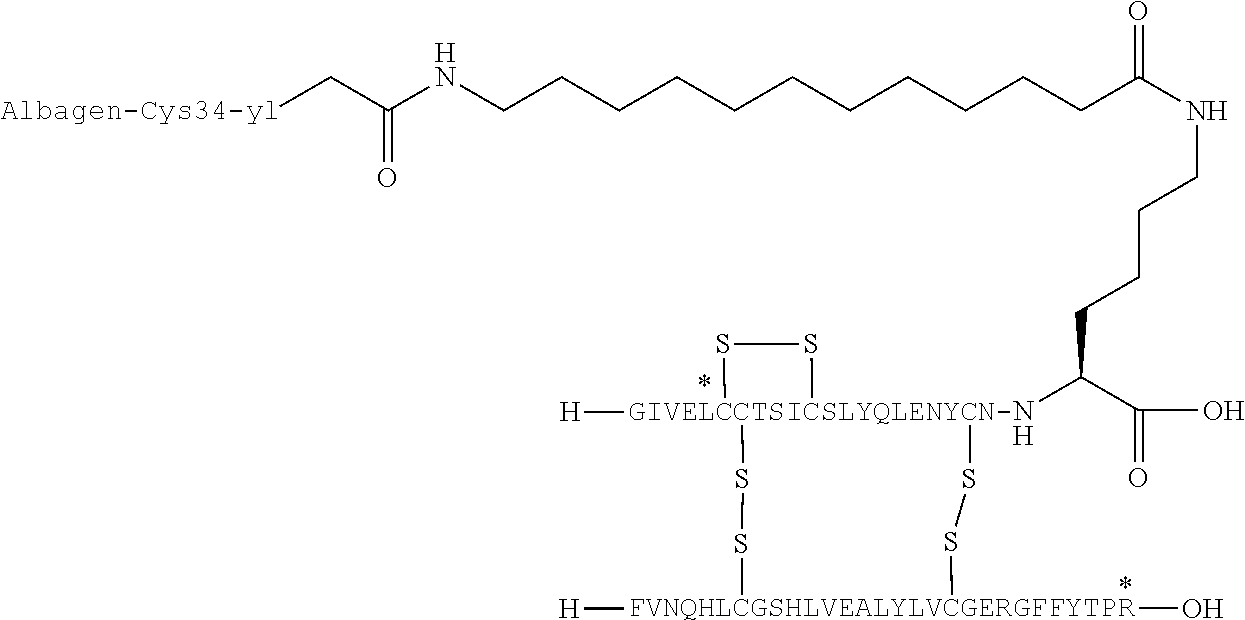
[Albagen-Cys34-yl]CC(NCCCCCCCCCCCC(NCCCCC([GIVELCCTSICSLYQLENYCN-N]12([H])(SS1)SS[FVNQHLCGSHLVEALYLVCGERGFFYTPR]([H])(O)SS2)C(O)=O)=O)=O.[H]
